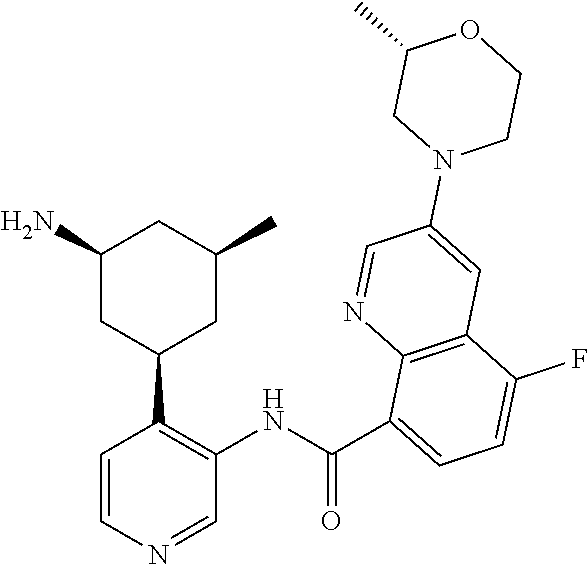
C1=CN=CC(NC(C2=CC=C(F)C3=C2N=CC(N2CCOC(C)C2)=C3)=O)=C1C1CC(C)CC(N)C1
